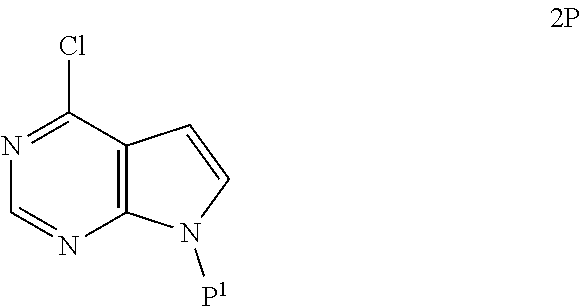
N1=C(Cl)C2=C(N=C1)N([P1])C=C2
